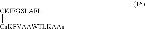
[CKIFGSLAFL][CaKFVAAWTLKAAa]
